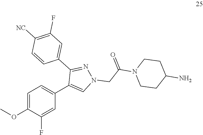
C1=C(OC)C(F)=CC(C2=CN(CC(N3CCC(N)CC3)=O)N=C2C2=CC(F)=C([NC])C=C2)=C1
